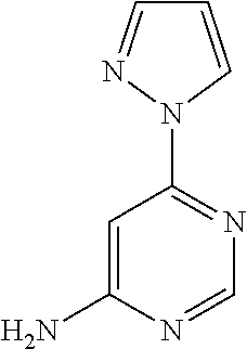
C1=CN(C2=NC=NC(N)=C2)N=C1
